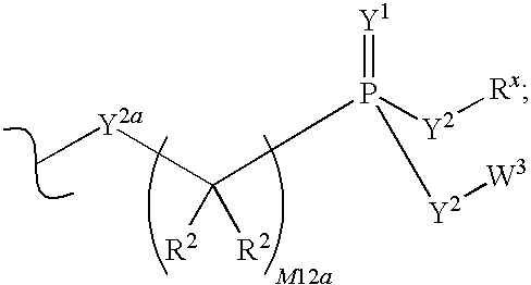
C[Y2a]C([R2])([R2])P(=[Y1])([Y2][Rx])[Y2][W3]
